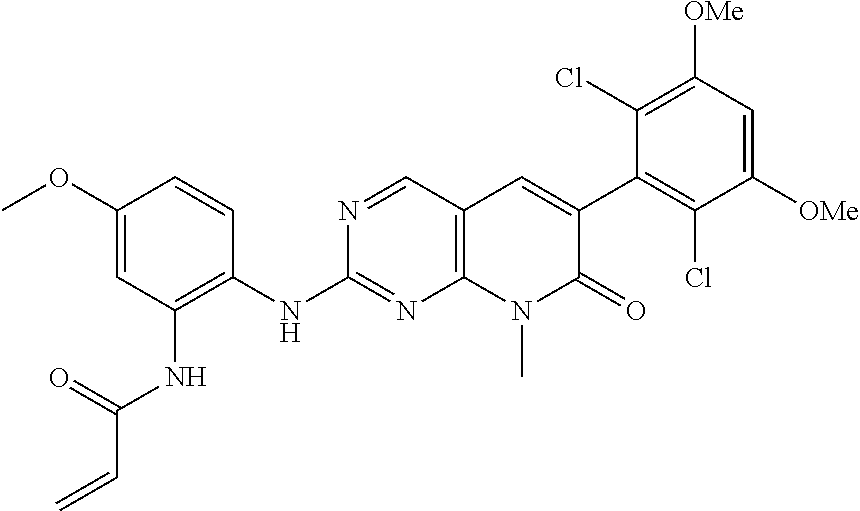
C1(NC2=NC3=C(C=N2)C=C(C2=C(Cl)C([OMe])=CC([OMe])=C2Cl)C(=O)N3C)=C(NC(C=C)=O)C=C(OC)C=C1
